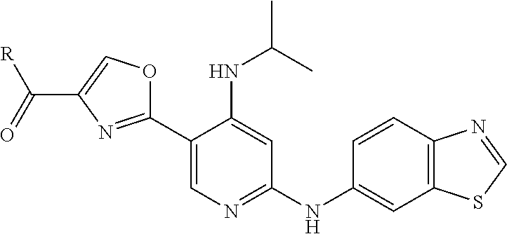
C1(C2=CN=C(NC3=CC4=C(C=C3)N=CS4)C=C2NC(C)C)=NC(C(=O)[R])=CO1
